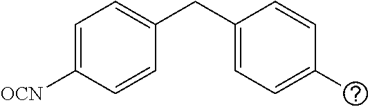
C1=C([OCN])C=CC(CC2=CC=C(C)C=C2)=C1
